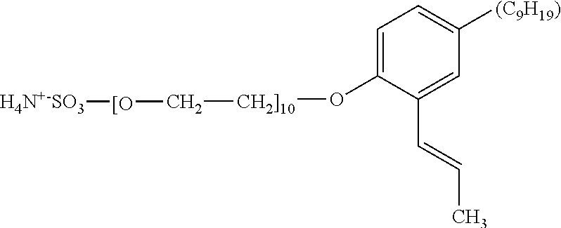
C1=C(O[CH2]10]C[[O][H4N+-SO3])C(C=CC)=CC([(C9H19)])=C1
